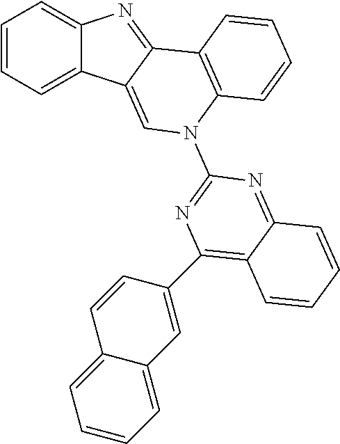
C1=CC=C2C(=C1)N=C1C2=CN(C2=NC(C3=CC4=CC=CC=C4C=C3)=C3C(=N2)C=CC=C3)C2=C1C=CC=C2
